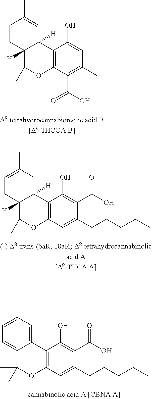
C12=C(C(C(=O)O)=C(C)C=C1O)OC(C)(C)C1([H])C2([H])C=C(C)CC1.C12=C(C=C(CCCCC)C(C(O)=O)=C1O)OC(C)(C)C1=CC=C(C)C=C21.C12=C(C=C(CCCCC)C(C(O)=O)=C1O)OC(C)(C)C1([H])C2([H])CC(C)=CC1
